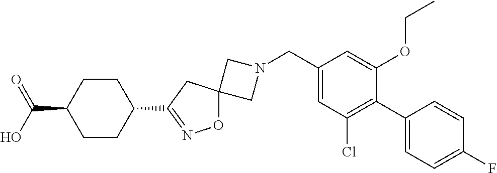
C1N(CC2=CC(Cl)=C(C3=CC=C(F)C=C3)C(OCC)=C2)CC12ON=C(C1CCC(C(=O)O)CC1)C2
